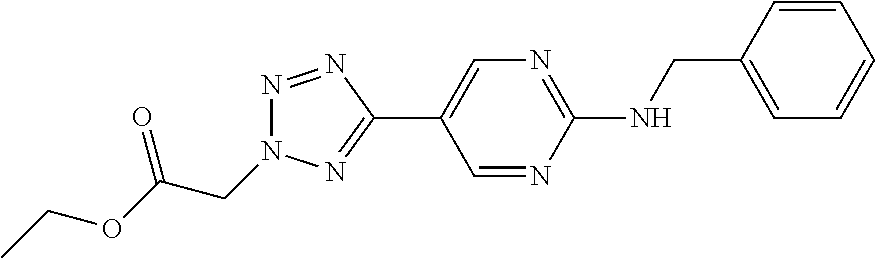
C1(C2=CN=C(NCC3=CC=CC=C3)N=C2)=NN(CC(OCC)=O)N=N1
